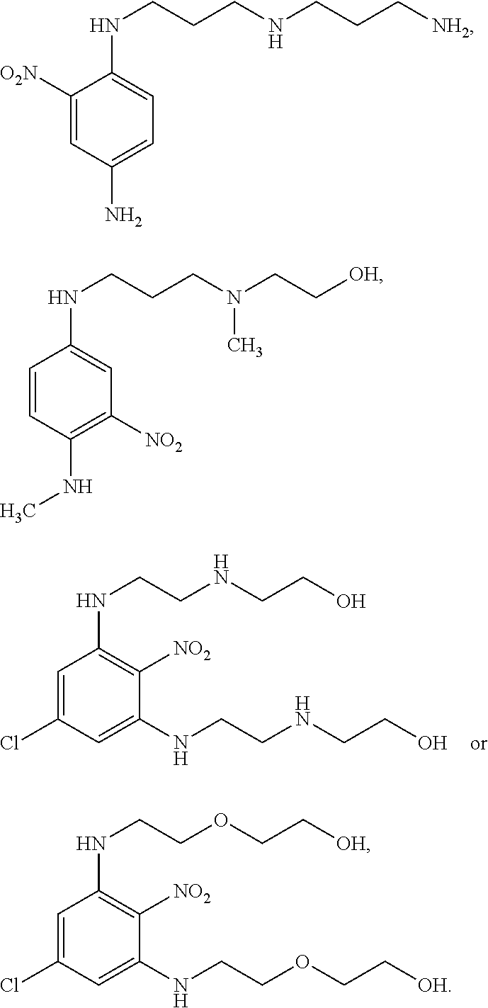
C1=C(Cl)C=C(NCCNCCO)C([NO2])=C1NCCNCCO.C1([O2N])=CC(N)=CC=C1NCCCNCCC[NH2].C1=CC(NC)=C([NO2])C=C1NCCCN(CC[OH])C.C1=C(Cl)C=C(NCCOCC[OH])C([NO2])=C1NCCOCC[OH]
